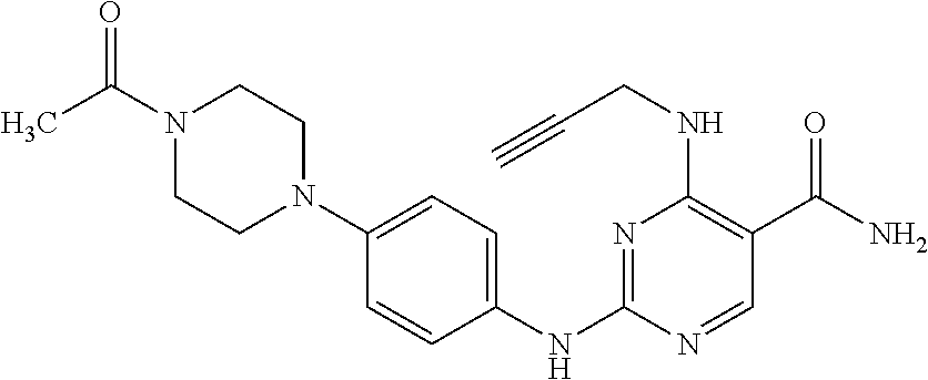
N1(C(C)=O)CCN(C2=CC=C(NC3=NC(NCC#C)=C(C(=O)N)C=N3)C=C2)CC1
